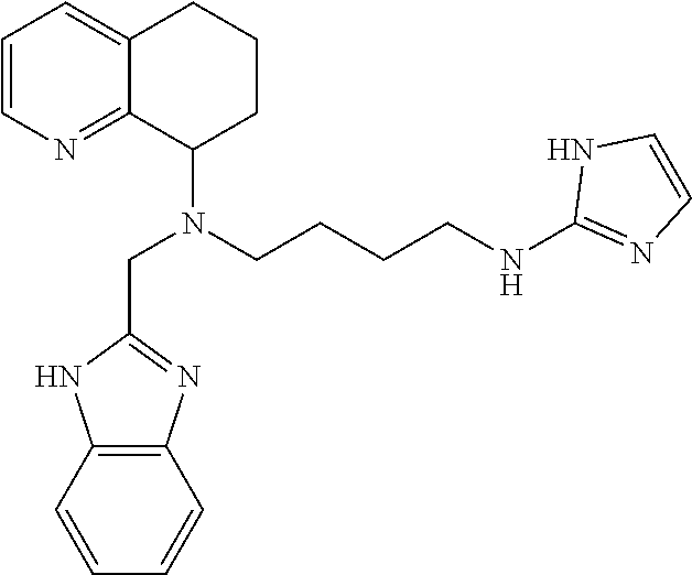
C1=CN=C2C(=C1)CCCC2N(CC1=NC2=C(N1)C=CC=C2)CCCCNC1=NC=CN1
